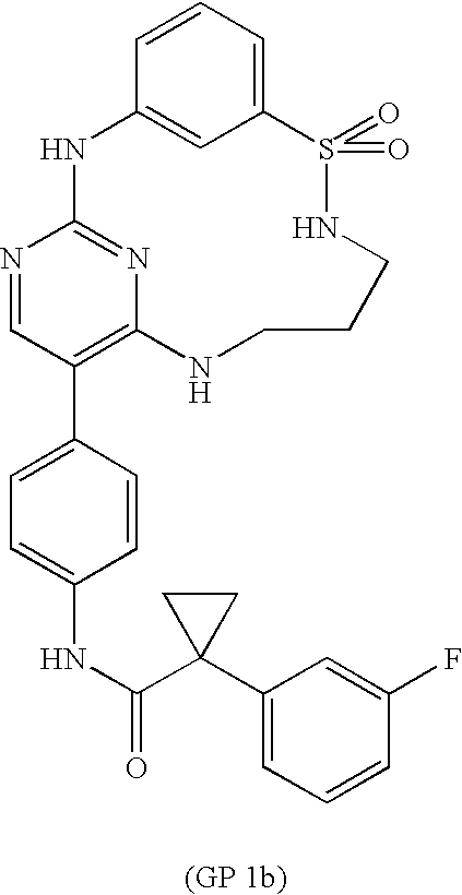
C12=CC=CC(=C1)NC1=NC(=C(C3=CC=C(NC(=O)C4(C5=CC=CC(F)=C5)CC4)C=C3)C=N1)NCCCNS2(=O)=O
